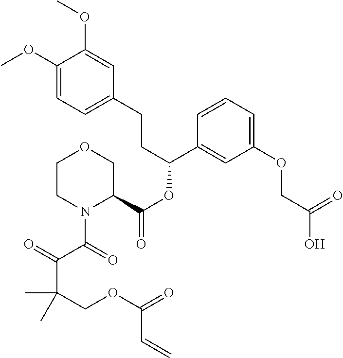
C1(OC)=CC=C(CCC(OC(=O)C2COCCN2C(C(=O)C(COC(=O)C=C)(C)C)=O)C2=CC(OCC(O)=O)=CC=C2)C=C1OC
